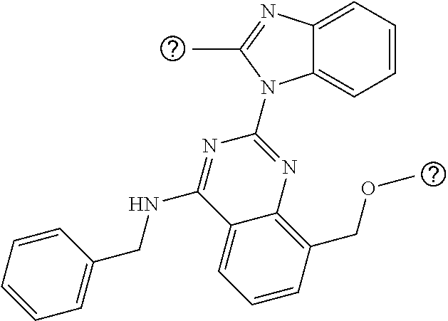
C12=CC=CC=C1N(C1=NC3=C(COC)C=CC=C3C(NCC3=CC=CC=C3)=N1)C(C)=N2
